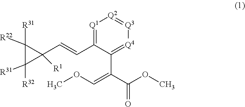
C1([R31])([R22])C([R32])([R31])C1(C=CC1=[Q1][Q2]=[Q3][Q4]=C1C(=COC)C(OC)=O)[R1]
